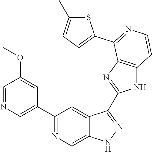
C1(C2=CN=CC(OC)=C2)=NC=C2C(=C1)C(C1=NC3=C(N1)C=CN=C3C1=CC=C(C)S1)=NN2
